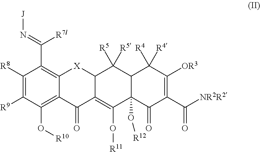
C1([R8])=C([R9])C(O[R10])=C2C(=C1C(=N[J])[R7l])[X]C1C(=C(O[R11])C3(O[R12])C(C1([R5])[R5])C([R4])([R4])C([OR3])=C(C([NR2R2])=O)C3=O)C2=O
